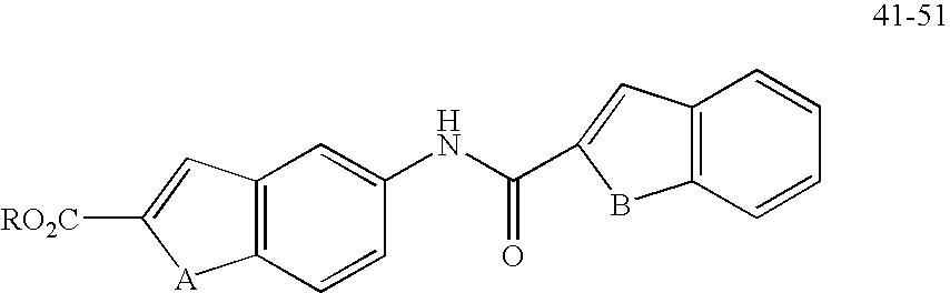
C12=C(C=CC(NC(=O)C3=CC4=C(C=CC=C4)B3)=C1)[A]C([RO2C])=C2
